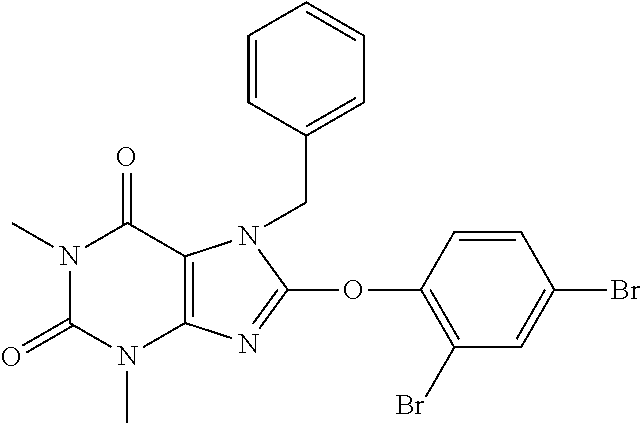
N1(C)C(=O)N(C)C2=C(C1=O)N(CC1=CC=CC=C1)C(OC1=C(Br)C=C(Br)C=C1)=N2
